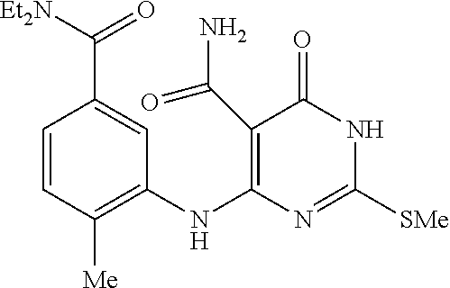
C1=CC([Me])=C(NC2=C(C(N)=O)C(=O)NC([SMe])=N2)C=C1C([Et2N])=O
